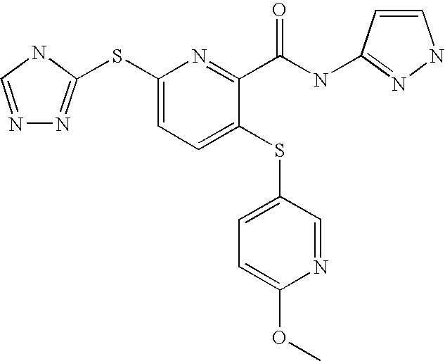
N1=CNC(SC2=CC=C(SC3=CC=C(OC)N=C3)C(C(NC3=NNC=C3)=O)=N2)=N1
